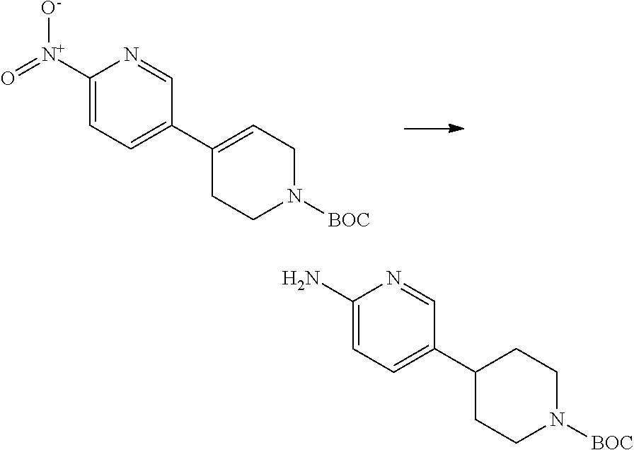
[O-][N+](C1=CC=C(C2=CCN([BOC])CC2)C=N1)=O.C1(N)=CC=C(C2CCN([BOC])CC2)C=N1
